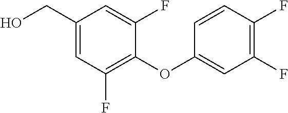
C1(CO)=CC(F)=C(OC2=CC(F)=C(F)C=C2)C(F)=C1
